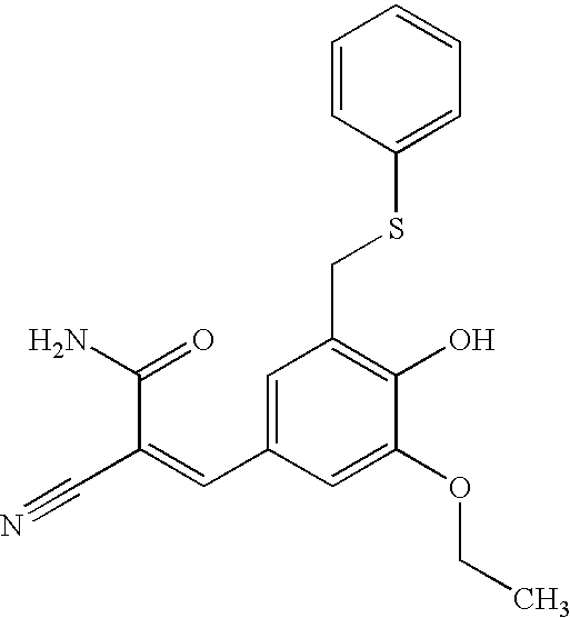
C1=C(C=C(C#N)C(N)=O)C=C(OCC)C(O)=C1CSC1=CC=CC=C1
